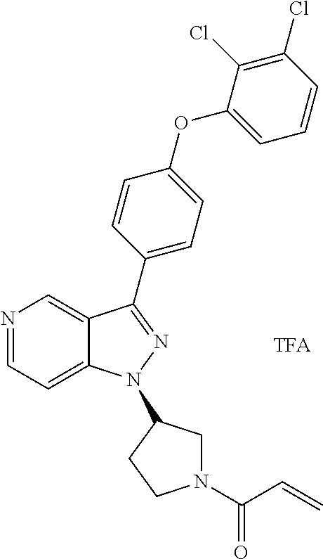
N1=CC=C2C(=C1)C(C1=CC=C(OC3=CC=CC(Cl)=C3Cl)C=C1)=NN2C1CN(C(=O)C=C)CC1
